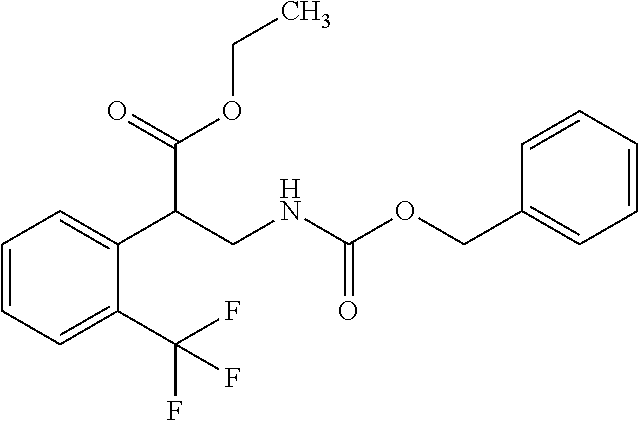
C1=CC=C(C(F)(F)F)C(C(CNC(OCC2=CC=CC=C2)=O)C(=O)OCC)=C1
